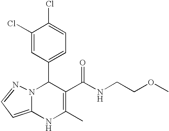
C1(C2N3C(=CC=N3)NC(C)=C2C(=O)NCCOC)=CC=C(Cl)C(Cl)=C1
